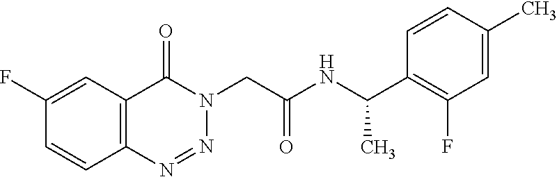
C1(F)=CC2=C(C=C1)N=NN(CC(NC(C1=C(F)C=C(C)C=C1)C)=O)C2=O
